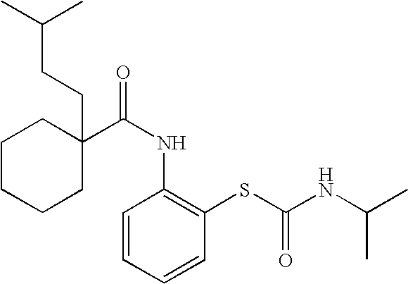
C1CCCC(CCC(C)C)(C(NC2=C(SC(=O)NC(C)C)C=CC=C2)=O)C1
